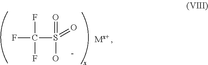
FC(F)(F)S(=O)(O)=O.[Mx+]
